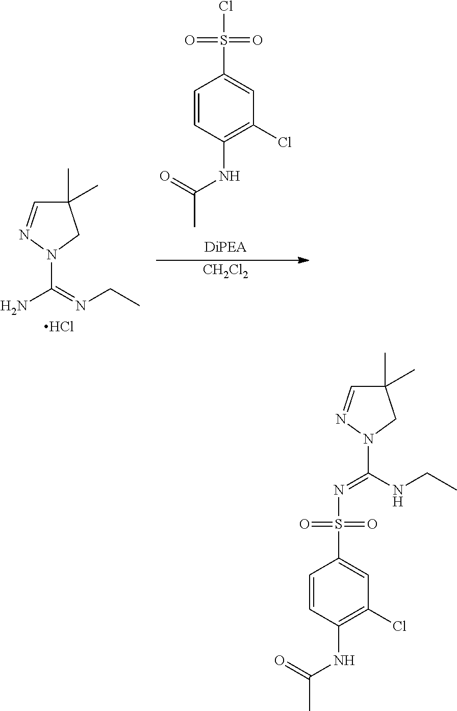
C1(C)(C)C=NN(C(N)=NCC)C1.Cl.ClS(C1=CC(Cl)=C(NC(C)=O)C=C1)(=O)=O.[CH2Cl2].C1=CC(NC(C)=O)=C(Cl)C=C1S(N=C(NCC)N1CC(C)(C)C=N1)(=O)=O
